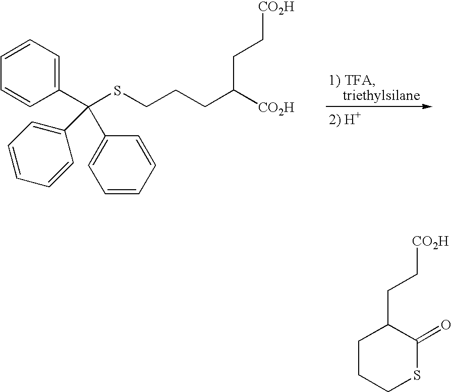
C1=CC=C(C(SCCCC([CO2H])CC[CO2H])(C2=CC=CC=C2)C2=CC=CC=C2)C=C1.C1(CC[CO2H])CCCSC1=O
